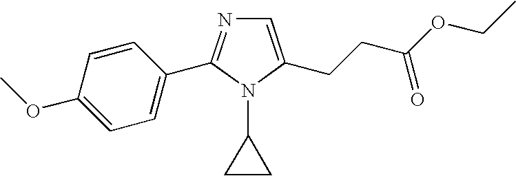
C1=C(CCC(OCC)=O)N(C2CC2)C(C2=CC=C(OC)C=C2)=N1
